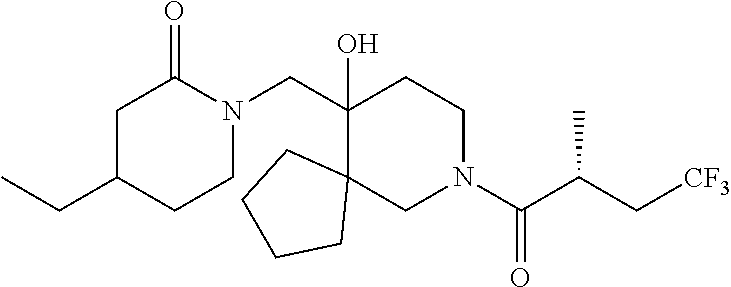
C1(CN2C(=O)CC(CC)CC2)(O)C2(CN(C(C(C[CF3])C)=O)CC1)CCCC2
